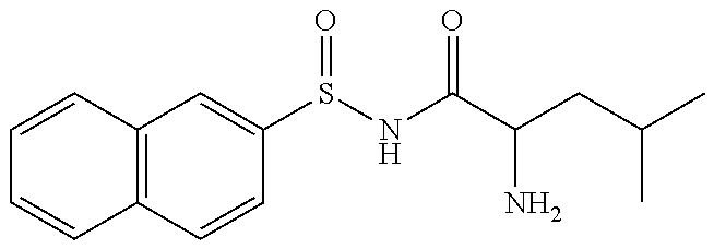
C12=C(C=CC(S(NC(C(CC(C)C)N)=O)=O)=C1)C=CC=C2
